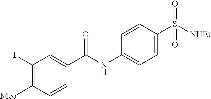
C1(I)=C([Meo])C=CC(C(NC2=CC=C(S([NHEt])(=O)=O)C=C2)=O)=C1
